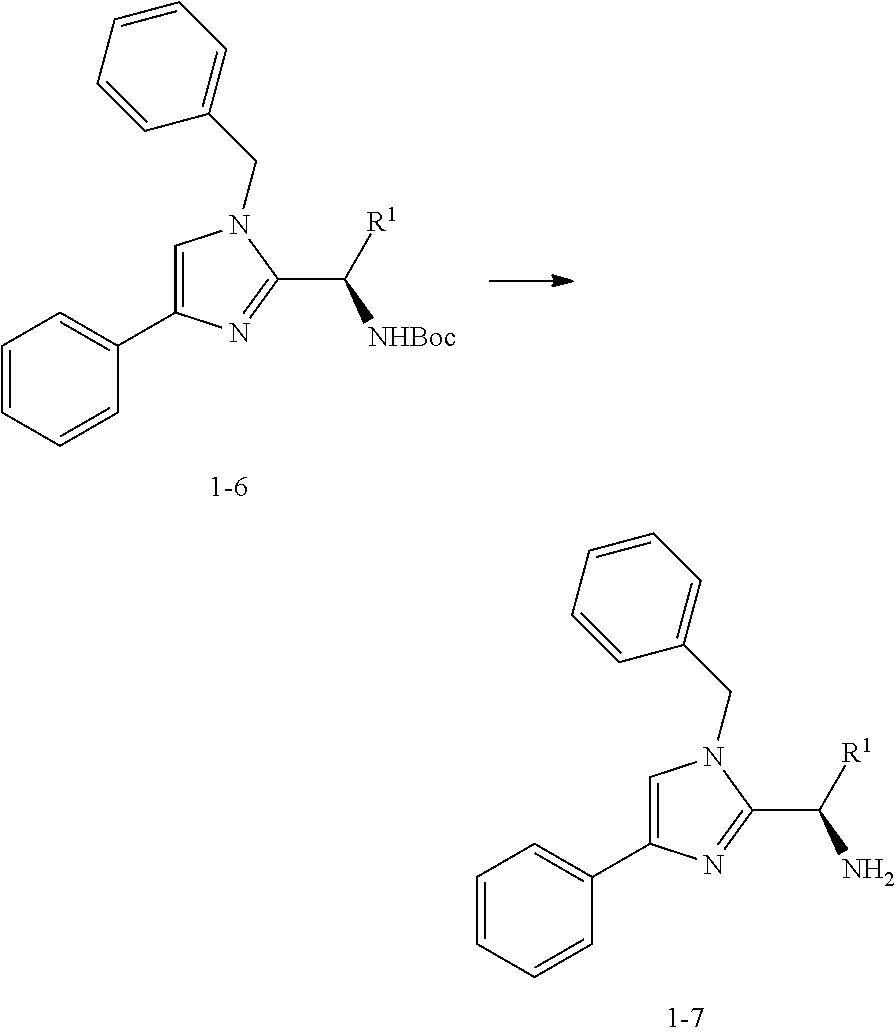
C1=CC=CC(C2=CN(CC3=CC=CC=C3)C(C(N)[R1])=N2)=C1.C1=CC=CC(C2=CN(CC3=CC=CC=C3)C(C([NHBoc])[R1])=N2)=C1
